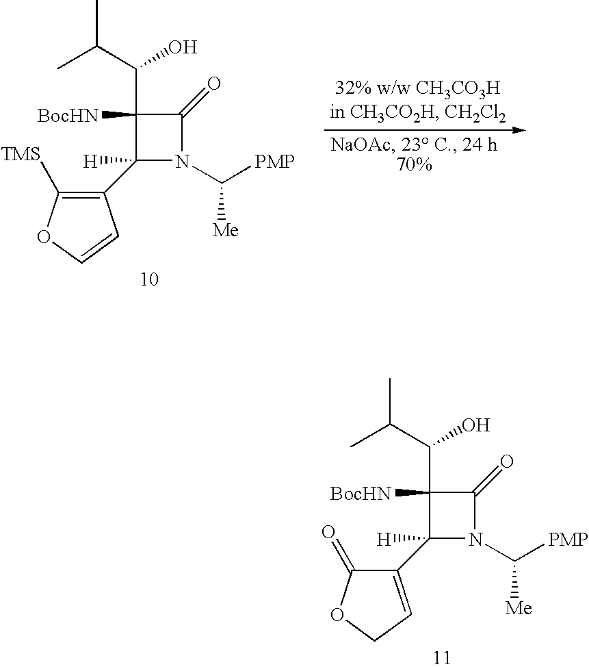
C1(C(C(C)C)O)([BocHN])C(C2=CCOC2=O)([H])N(C([PMP])[Me])C1=O.C1(C(C(C)C)O)([BocHN])C(C2=C([TMS])OC=C2)([H])N(C([PMP])[Me])C1=O
